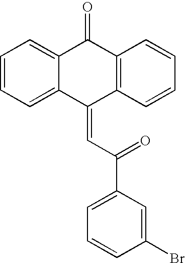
C1=CC=C2C(=C1)C(=O)C1=C(C2=CC(C2=CC=CC(Br)=C2)=O)C=CC=C1
